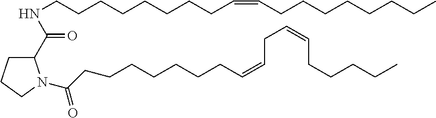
C1(C(NCCCCCCCCC=CCCCCCCCC)=O)CCCN1C(CCCCCCCC=CCC=CCCCCC)=O
